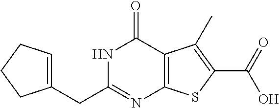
C(C1=NC2=C(C(=O)N1)C(C)=C(C(=O)O)S2)C1=CCCC1
